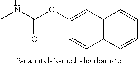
C12=C(C=C(OC(NC)=O)C=C1)C=CC=C2
